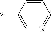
C1=C(*)C=CC=N1
